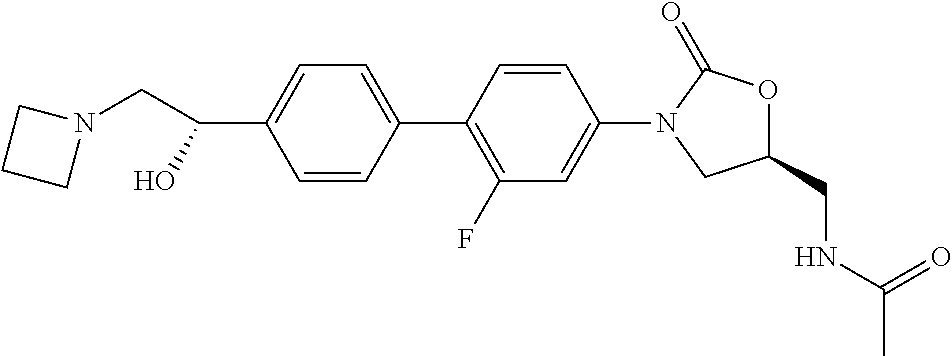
C1=CC(C2=CC=C(C(O)CN3CCC3)C=C2)=C(F)C=C1N1CC(CNC(C)=O)OC1=O
